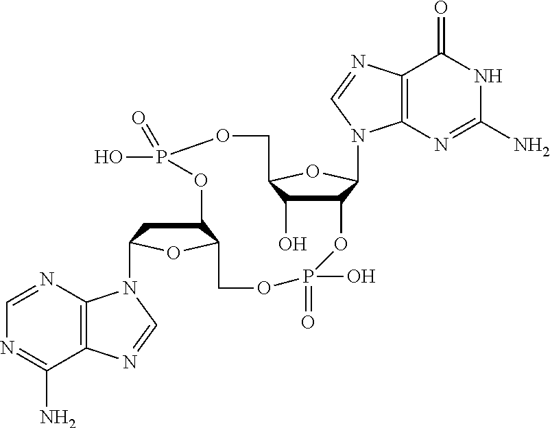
C12C(O)C(OC1N1C3=C(C(=O)NC(N)=N3)N=C1)COP(O)(=O)OC1CC(N3C4=C(C(N)=NC=N4)N=C3)OC1COP(=O)(O)O2
